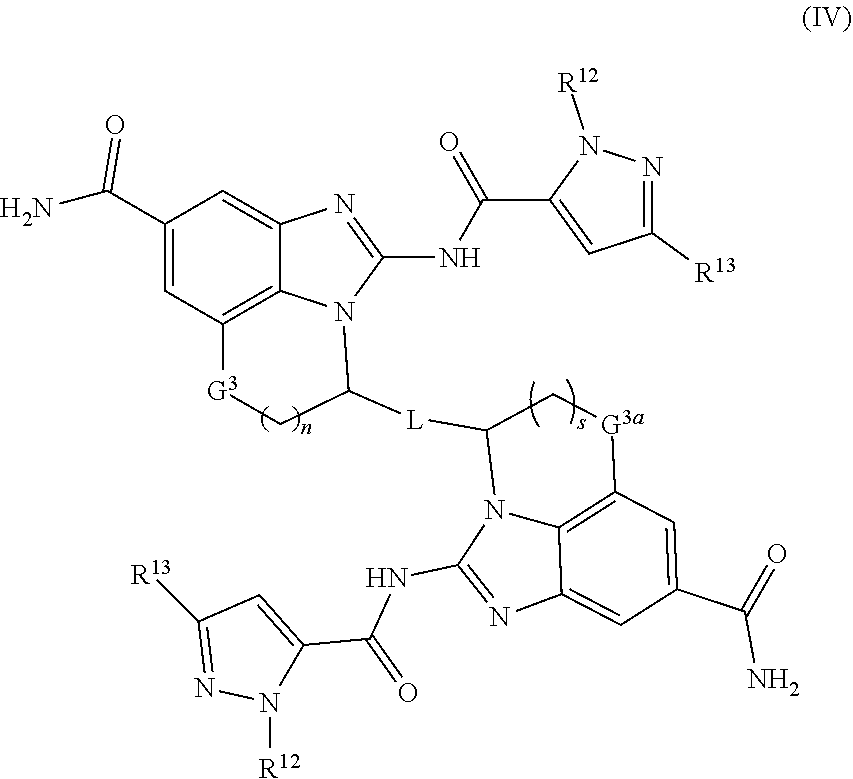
C1(C(N)=O)=CC2=C3C(=C1)N=C(NC(=O)C1=CC([R13])=NN1[R12])N3C([L]C1N3C4=C(C=C(C(N)=O)C=C4N=C3NC(=O)C3=CC([R13])=NN3[R12])[G3a]C1)C[G3]2
